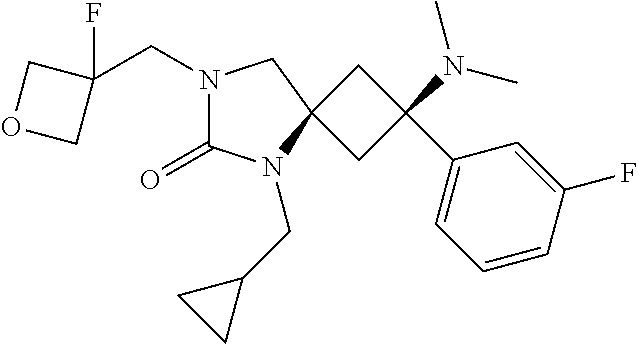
N1(CC2(F)COC2)C(=O)N(CC2CC2)C2(C1)CC(C1=CC=CC(F)=C1)(N(C)C)C2
